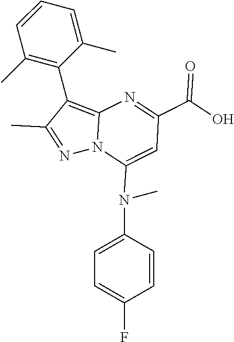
N12C(=C(C3=C(C)C=CC=C3C)C(C)=N1)N=C(C(O)=O)C=C2N(C1=CC=C(F)C=C1)C
